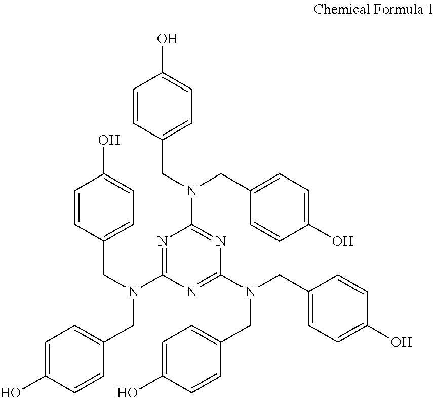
N1=C(N(CC2=CC=C(O)C=C2)CC2=CC=C(O)C=C2)N=C(N(CC2=CC=C(O)C=C2)CC2=CC=C(O)C=C2)N=C1N(CC1=CC=C(O)C=C1)CC1=CC=C(O)C=C1
